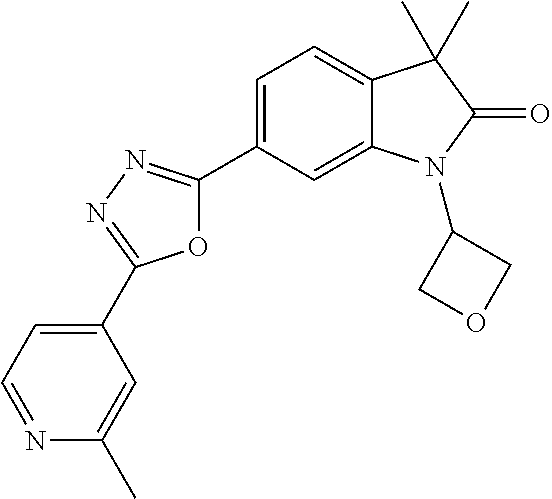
O1C(C2=CC=C3C(=C2)N(C2COC2)C(=O)C3(C)C)=NN=C1C1=CC=NC(C)=C1
